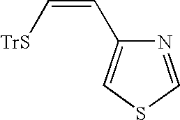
N1=CSC=C1C=C[TrS]
